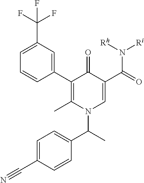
[Ri]N(C(C1=CN(C(C2=CC=C(C#N)C=C2)C)C(C)=C(C2=CC(C(F)(F)F)=CC=C2)C1=O)=O)[Rh]
